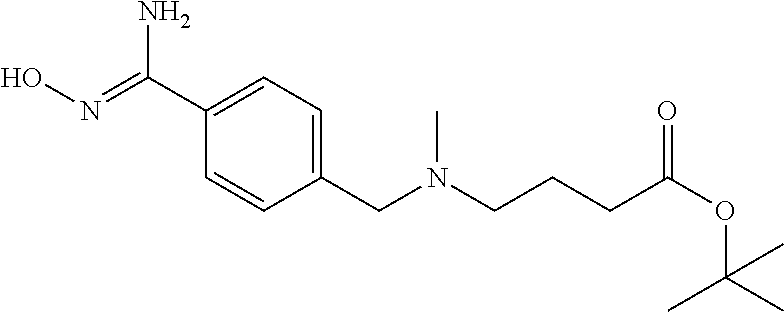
C1(C(=NO)N)=CC=C(CN(C)CCCC(OC(C)(C)C)=O)C=C1
